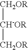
[CH2OR][CH-OR][CH2OR]
